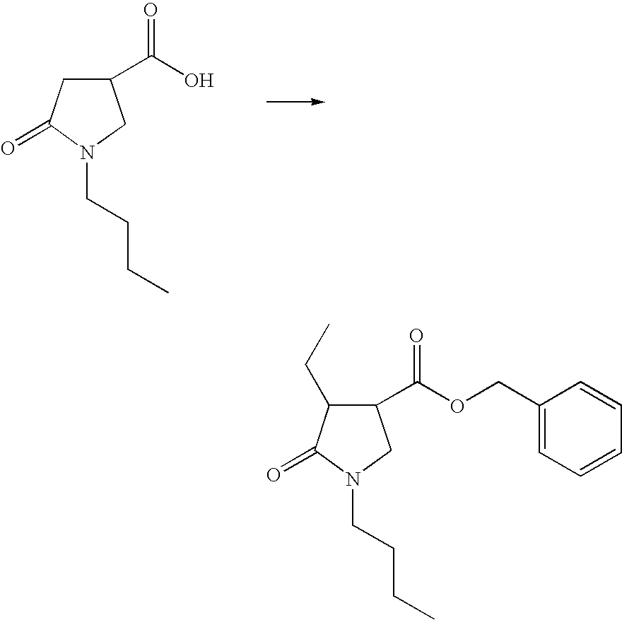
C1(C(O)=O)CC(=O)N(CCCC)C1.C1(C(OCC2=CC=CC=C2)=O)C(CC)C(=O)N(CCCC)C1
